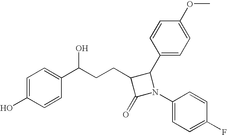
C1=C(O)C=CC(C(CCC2C(=O)N(C3=CC=C(F)C=C3)C2C2=CC=C(OC)C=C2)O)=C1
